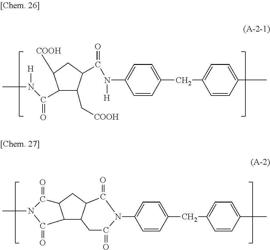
C1=CC(CC2=CC=C(C)C=C2)=CC=C1N([H])C(C1C(C[COOH])C(C(=O)N(C)[H])C([COOH])C1)=O.C1=CC(CC2=CC=C(C)C=C2)=CC=C1N1C(=O)CC2C3C(CC2C1=O)C(=O)N(C)C3=O
